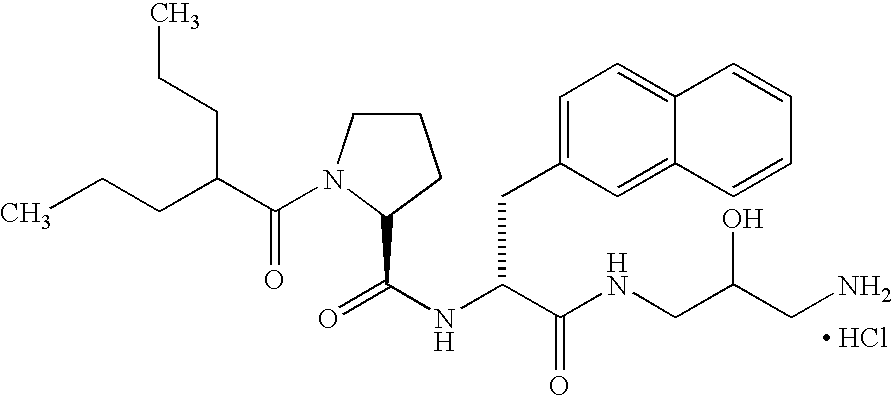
C1CN(C(C(CCC)CCC)=O)C(C(NC(C(NCC(CN)O)=O)CC2=CC=C3C(=C2)C=CC=C3)=O)C1.[ HCl]
